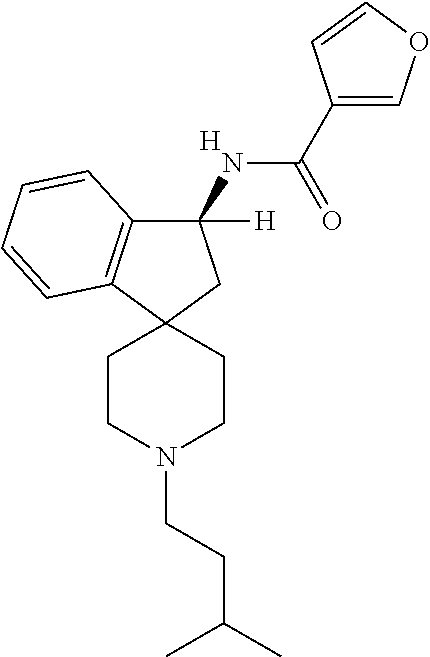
[H].C1(NC(=O)C2=COC=C2)([H])C2=C(C3(C1)CCN(CCC(C)C)CC3)C=CC=C2
